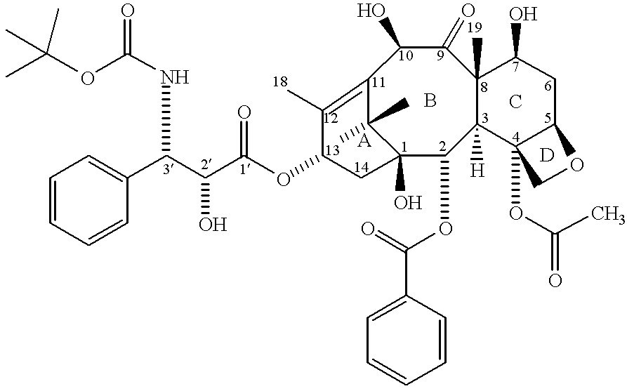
N(C(=O)OC(C)(C)C)C(C1=CC=CC=C1)C(C(OC1CC2(O)C(OC(=O)C3=CC=CC=C3)C3([H])C([19])(C(=O)C(O)C(=C1[18])C2(C)C)C(O)CC1C3(OC(C)=O)CO1)=O)O
